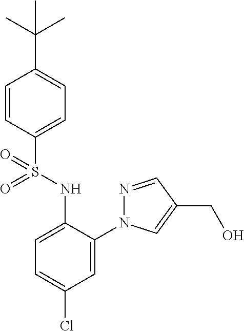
C1=CC(S(NC2=CC=C(Cl)C=C2N2N=CC(CO)=C2)(=O)=O)=CC=C1C(C)(C)C
